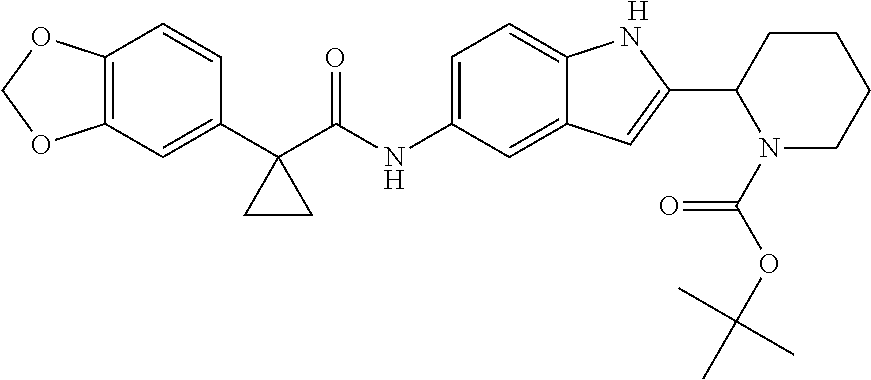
C12=C(C=C(C3(C(NC4=CC=C5C(=C4)C=C(C4N(C(OC(C)(C)C)=O)CCCC4)N5)=O)CC3)C=C1)OCO2.[H]
